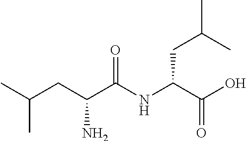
C(C(C(NC(C(O)=O)CC(C)C)=O)N)C(C)C
